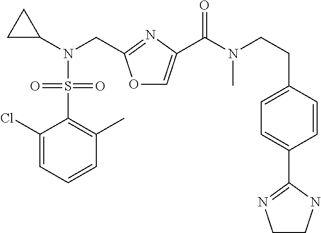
C1C(N(CC2=NC(C(N(CCC3=CC=C(C4=NCCN4)C=C3)C)=O)=CO2)S(C2=C(C)C=CC=C2Cl)(=O)=O)C1
